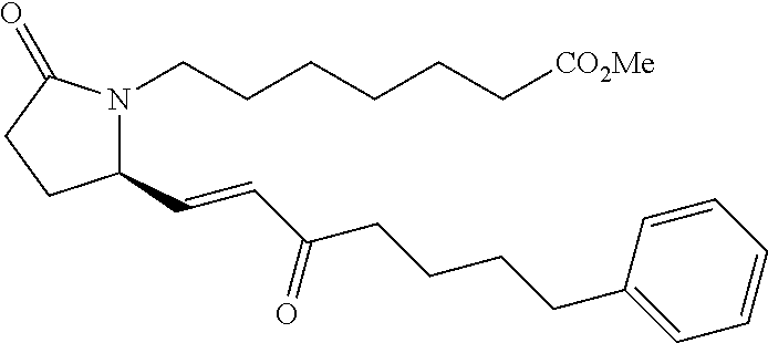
C1(C=CC(CCCCC2=CC=CC=C2)=O)N(CCCCCC[CO2Me])C(=O)CC1
